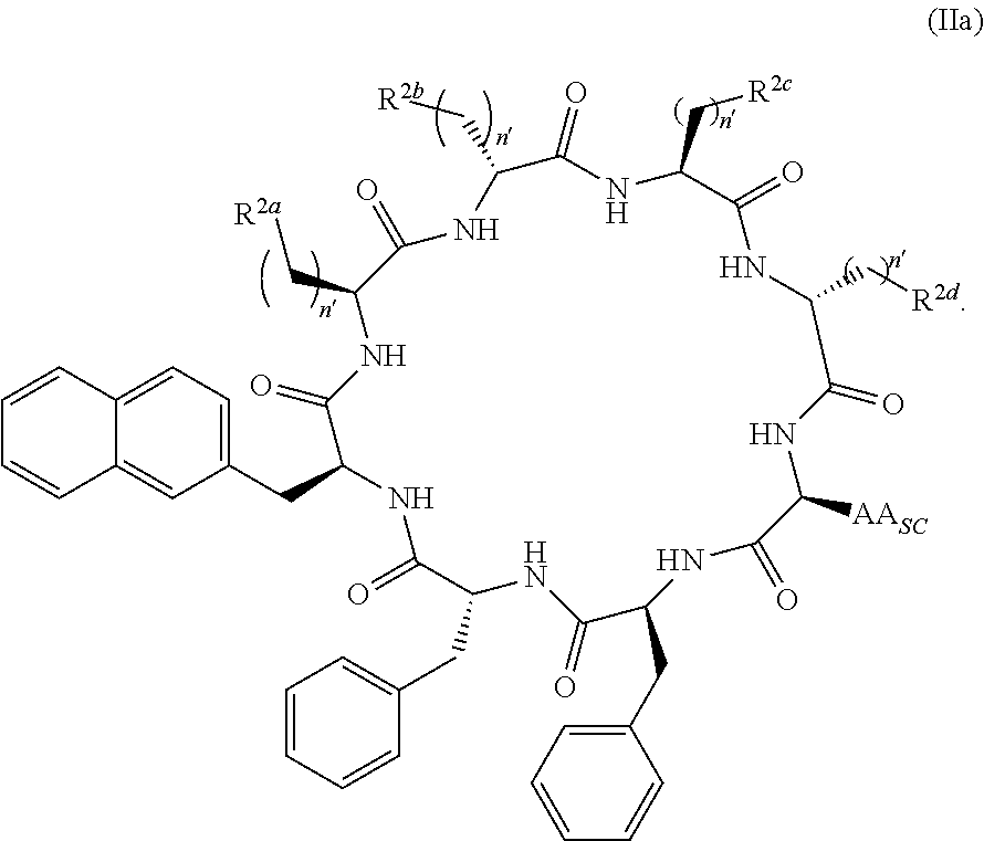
O=C1C(C[R2a])NC(=O)C(CC2=CC=C3C(=C2)C=CC=C3)NC(=O)C(CC2=CC=CC=C2)NC(=O)C(CC2=CC=CC=C2)NC(=O)C([AASC])NC(=O)C(C[R2d])NC(=O)C(C[R2c])NC(=O)C(C[R2b])N1
